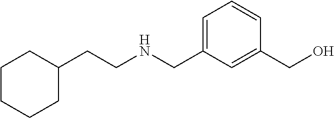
C1=C(CNCCC2CCCCC2)C=C(CO)C=C1
